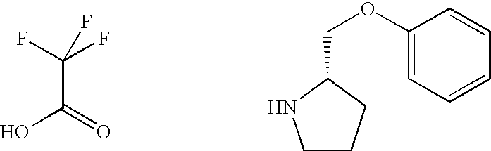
C(C(=O)O)(F)(F)F.C1CCC(COC2=CC=CC=C2)N1
